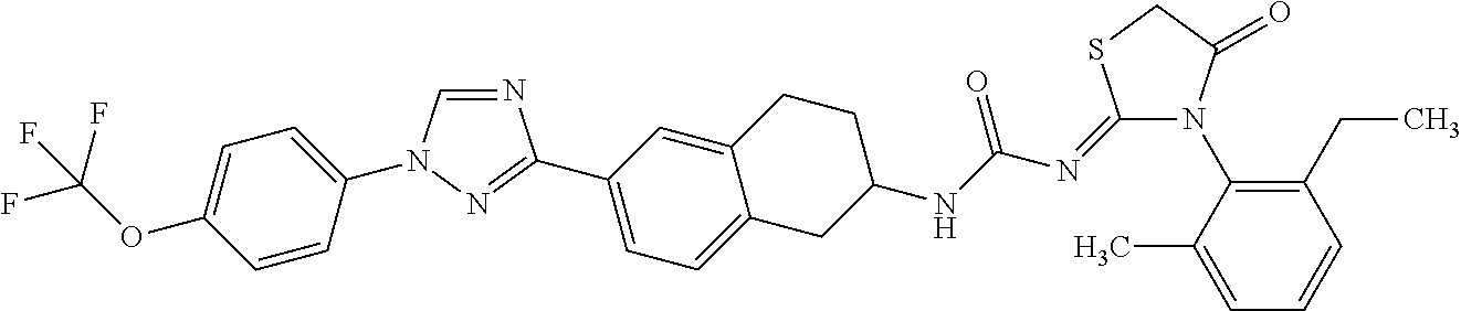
C1=CC(N2C=NC(C3=CC=C4C(=C3)CCC(NC(N=C3N(C5=C(CC)C=CC=C5C)C(=O)CS3)=O)C4)=N2)=CC=C1OC(F)(F)F
